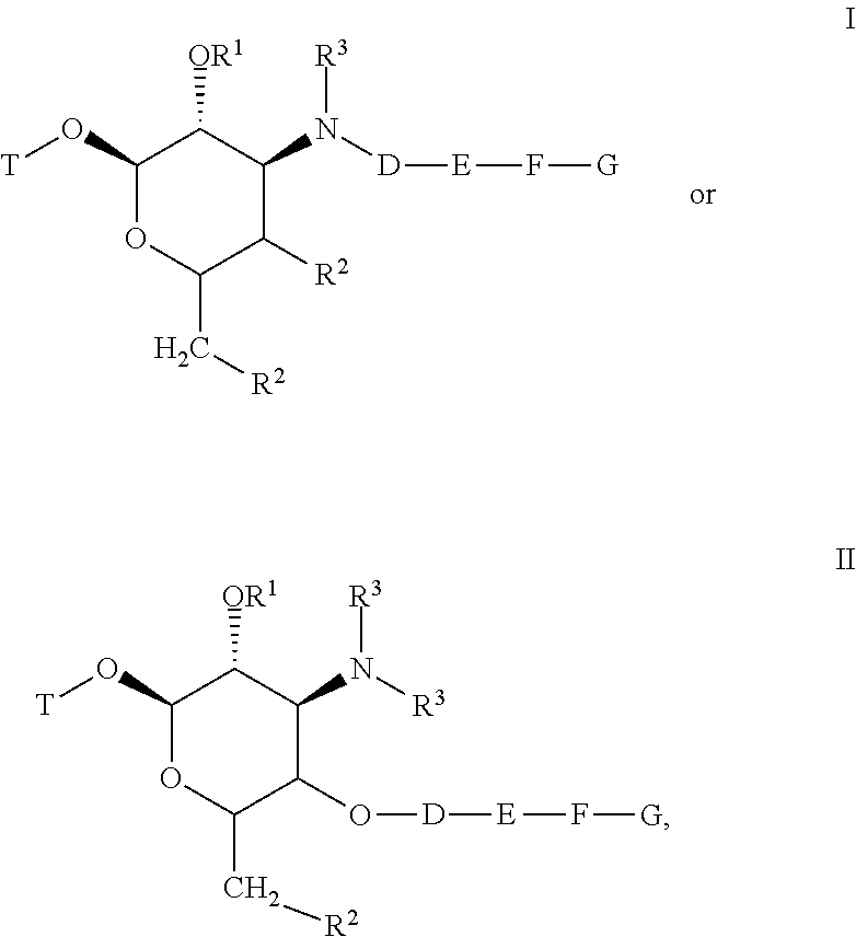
C1(O[T])OC(C[R2])C([R2])C(N([R3])[D][E]F[G])C1[OR1].C1(O[T])OC(C[R2])C(O[D][E]F[G])C(N([R3])[R3])C1[OR1]
